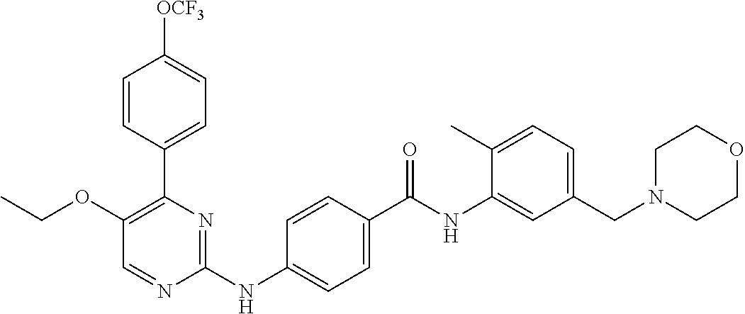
C1(C2=C(OCC)C=NC(NC3=CC=C(C(NC4=CC(CN5CCOCC5)=CC=C4C)=O)C=C3)=N2)=CC=C([OCF3])C=C1
